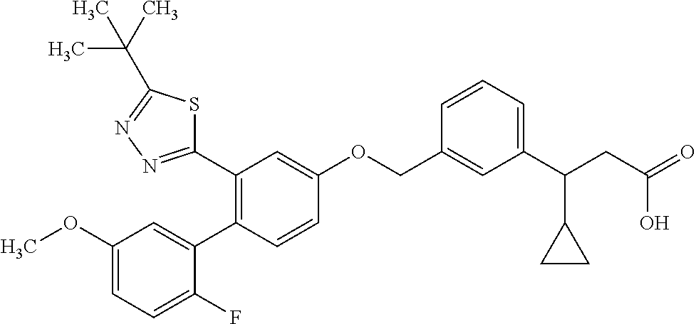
C1(OC)=CC=C(F)C(C2=C(C3=NN=C(C(C)(C)C)S3)C=C(OCC3=CC(C(CC(=O)O)C4CC4)=CC=C3)C=C2)=C1
